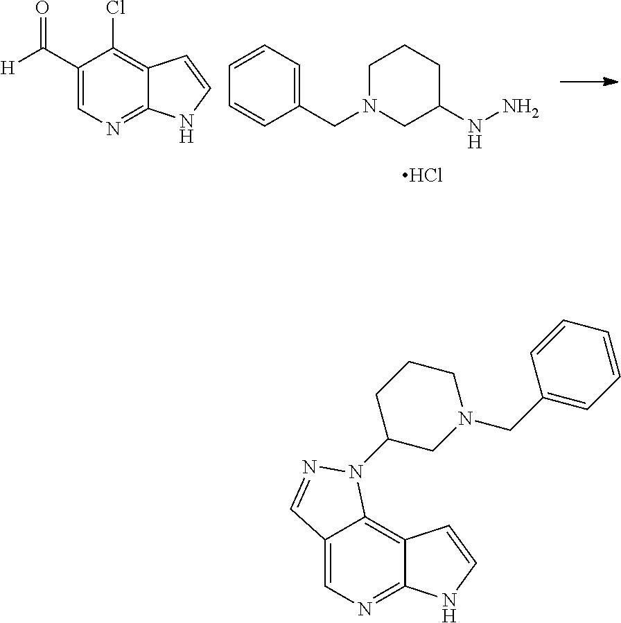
C1(CN2CCCC(NN)C2)=CC=CC=C1.Cl.C1(C(=O)[H])=CN=C2C(=C1Cl)C=CN2.C12=CN=C3C(=C1N(C1CN(CC4=CC=CC=C4)CCC1)N=C2)C=CN3
